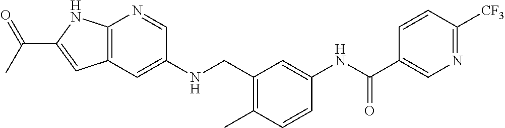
C12=C(C=C(NCC3=C(C)C=CC(NC(C4=CN=C([CF3])C=C4)=O)=C3)C=N1)C=C(C(C)=O)N2
